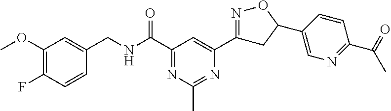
C1(OC)=C(F)C=CC(CNC(C2=NC(C)=NC(C3=NOC(C4=CN=C(C(=O)C)C=C4)C3)=C2)=O)=C1
